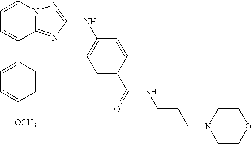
C1=C(C2=CC=CN3C2=NC(NC2=CC=C(C(=O)NCCCN4CCOCC4)C=C2)=N3)C=CC([OCH3])=C1
